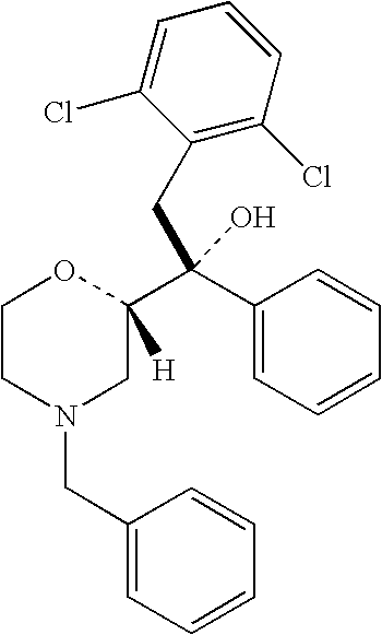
C1CN(CC2=CC=CC=C2)CC(C(C2=CC=CC=C2)(CC2=C(Cl)C=CC=C2Cl)O)([H])O1
